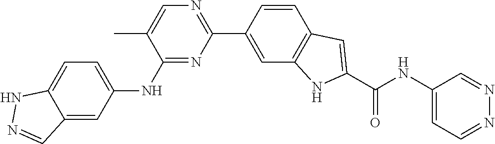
C12=CC(NC3=NC(C4=CC5=C(C=C4)C=C(C(NC4=CC=NN=C4)=O)N5)=NC=C3C)=CC=C1NN=C2
